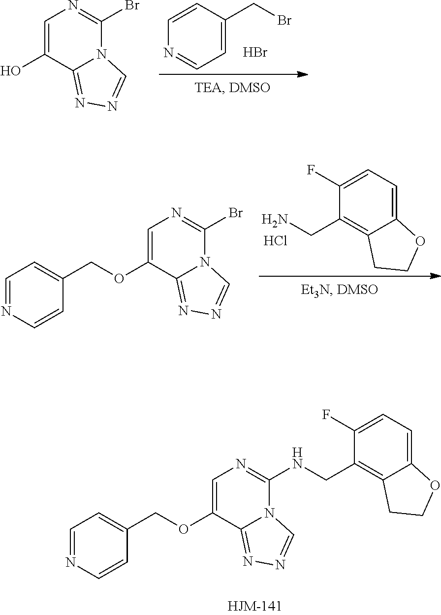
C1(F)=CC=C2C(=C1CN)CCO2.Cl.C1=NC=CC(COC2=CN=C(Br)N3C2=NN=C3)=C1.C1=NC=CC(COC2=CN=C(NCC3=C4C(=CC=C3F)OCC4)N3C2=NN=C3)=C1.C1=CC(CBr)=CC=N1.C1=C(O)C2=NN=CN2C(Br)=N1.Br
